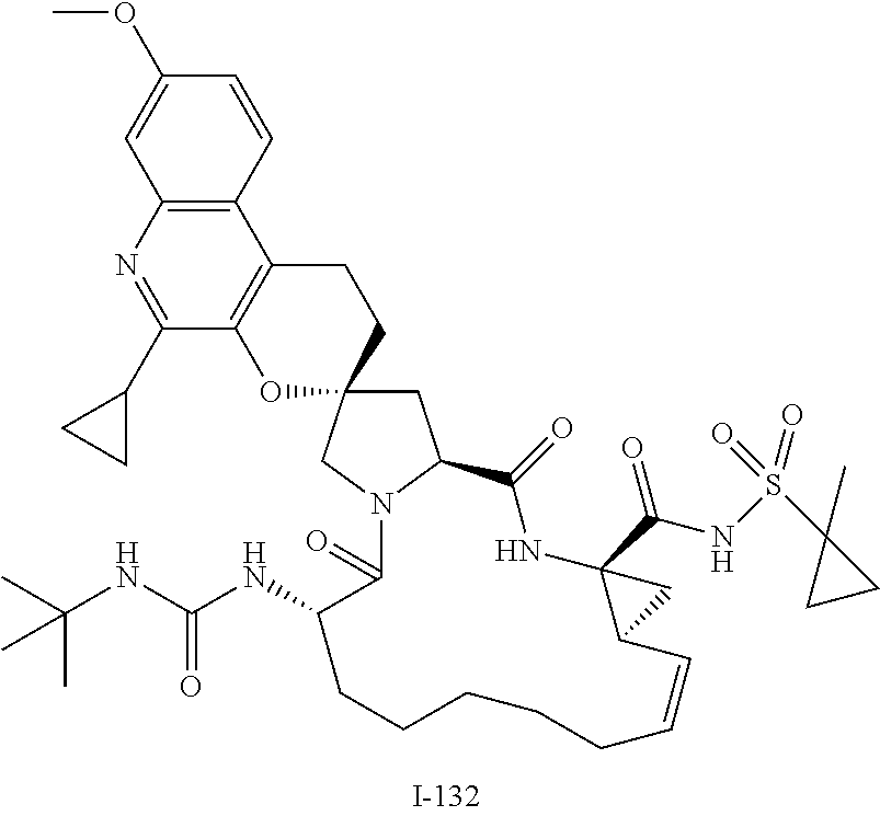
C1(OC)=CC2=C(C=C1)C1=C(C(C3CC3)=N2)OC2(CC1)CC1N(C2)C(=O)C(NC(NC(C)(C)C)=O)CCCCCC=CC2C(C(=O)NS(=O)(C3(C)CC3)=O)(NC1=O)C2
